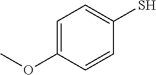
C1=C(OC)C=CC(S)=C1
